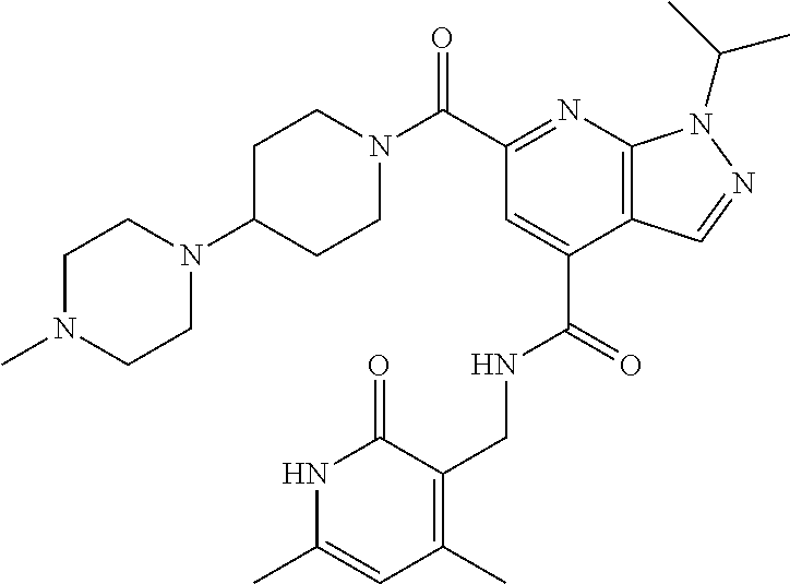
C1(C(N2CCC(N3CCN(C)CC3)CC2)=O)=NC2=C(C(C(=O)NCC3=C(C)C=C(C)NC3=O)=C1)C=NN2C(C)C
